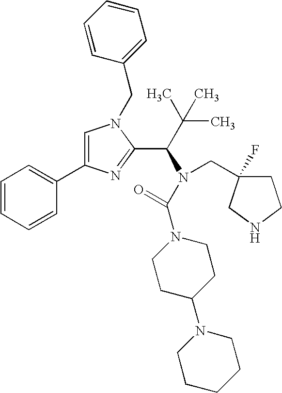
C1(CN2C=C(C3=CC=CC=C3)N=C2C(C(C)(C)C)N(C(=O)N2CCC(N3CCCCC3)CC2)CC2(F)CCNC2)=CC=CC=C1
